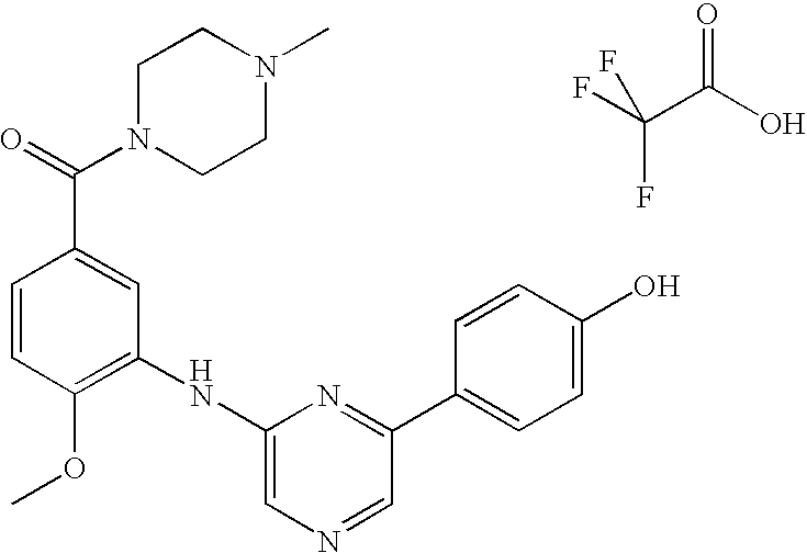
C1=CC(OC)=C(NC2=CN=CC(C3=CC=C(O)C=C3)=N2)C=C1C(=O)N1CCN(C)CC1.FC(C(O)=O)(F)F
